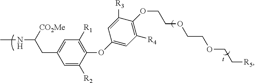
CNC(CC1=CC([R1])=C(OC2=CC([R4])=C(OCCOCCOCC[R5])C([R3])=C2)C([R2])=C1)[CO2Me].[t]
